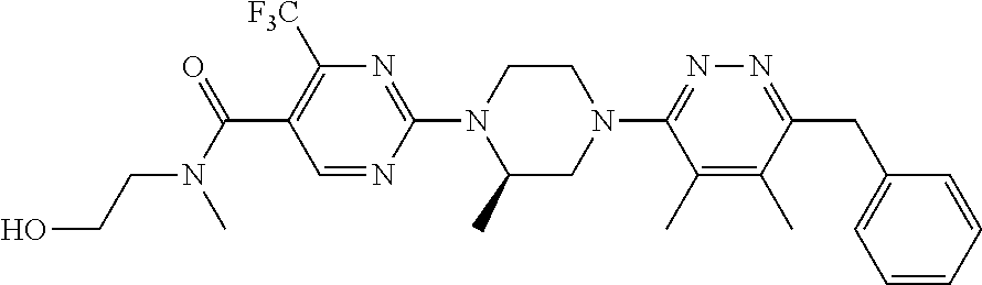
C1=NC(N2C(C)CN(C3=NN=C(CC4=CC=CC=C4)C(C)=C3C)CC2)=NC([F3C])=C1C(N(C)CCO)=O
